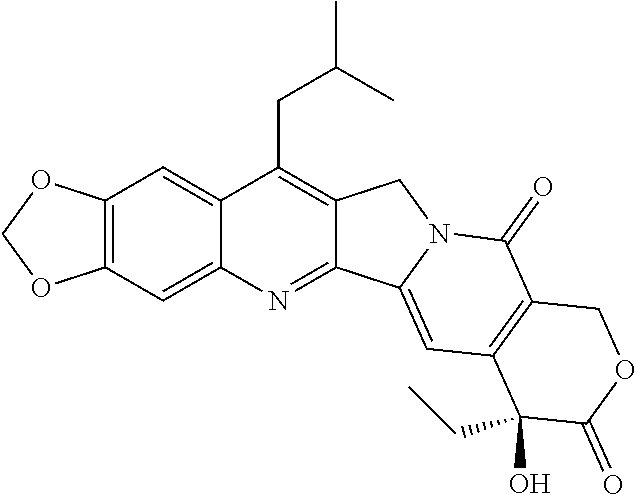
O1COC2=C1C=C1C(CC(C)C)=C3C(=NC1=C2)C1=CC2=C(C(=O)N1C3)COC(=O)C2(CC)O
